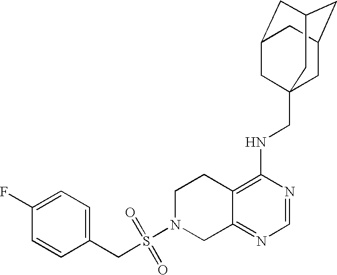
C12=C(NCC34CC5CC(CC(C3)C5)C4)N=CN=C1CN(S(=O)(=O)CC1=CC=C(F)C=C1)CC2
